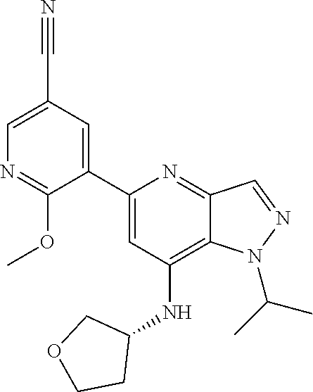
C1(C2=CC(NC3CCOC3)=C3C(=N2)C=NN3C(C)C)=CC(C#N)=CN=C1OC
